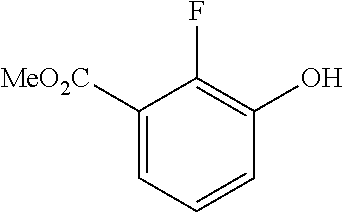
C1([MeO2C])=CC=CC(O)=C1F
